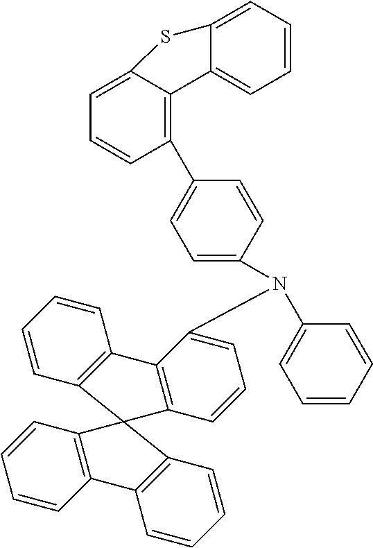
C1=CC2=C(C=C1)C1=C(C=CC=C1N(C1=CC=CC=C1)C1=CC=C(C3=C4C(=CC=C3)SC3=CC=CC=C43)C=C1)C21C2=C(C=CC=C2)C2=C1C=CC=C2
